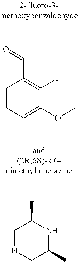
C1=CC=C(OC)C(F)=C1C=O.C1NCC(C)NC1C
